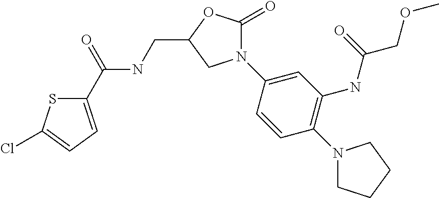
C1(C(=O)NCC2OC(=O)N(C3=CC(NC(COC)=O)=C(N4CCCC4)C=C3)C2)=CC=C(Cl)S1
